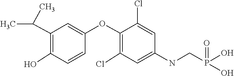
C1=C(NCP(O)(O)=O)C=C(Cl)C(OC2=CC(C(C)C)=C(O)C=C2)=C1Cl
